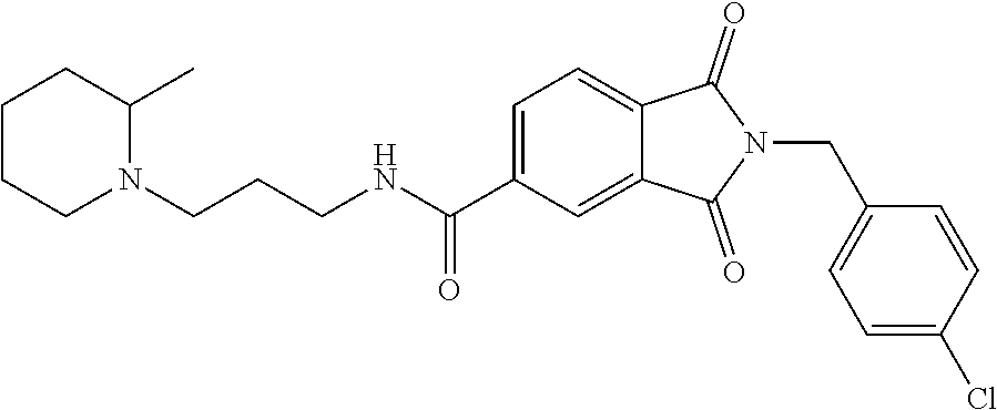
C1CCN(CCCNC(C2=CC=C3C(=C2)C(=O)N(CC2=CC=C(Cl)C=C2)C3=O)=O)C(C)C1
